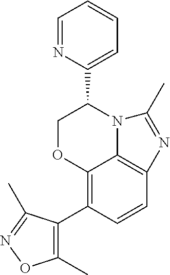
C12=C(C3=C(C)ON=C3C)C=CC3=C1N(C(C1=CC=CC=N1)CO2)C(C)=N3
